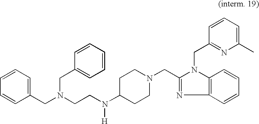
C1C(N(CCN(CC2=CC=CC=C2)CC2=CC=CC=C2)[H])CCN(CC2=NC3=C(N2CC2=NC(C)=CC=C2)C=CC=C3)C1
